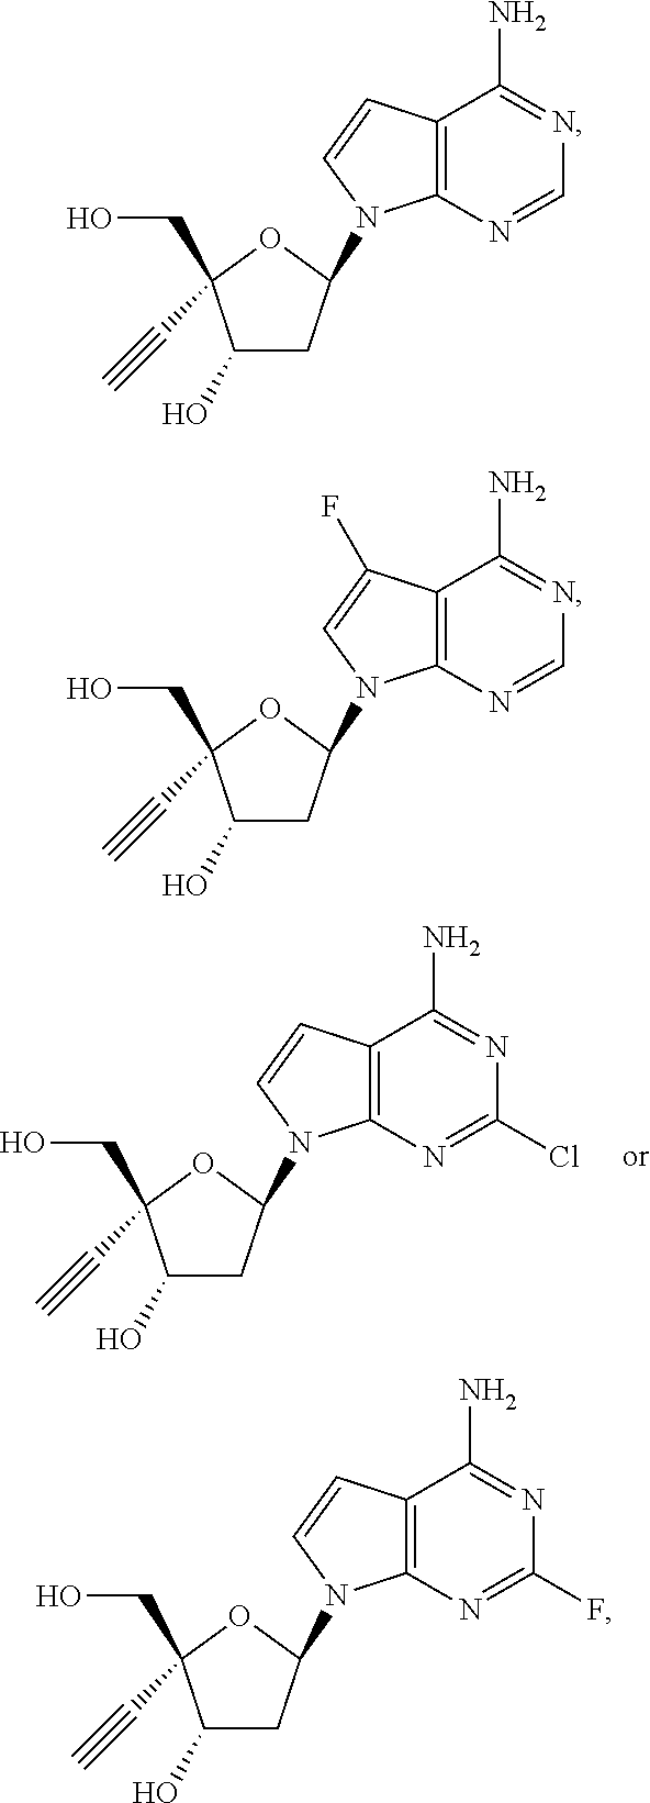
C1(O)CC(N2C3=C(C(N)=NC(Cl)=N3)C=C2)OC1(C#C)CO.C1(O)CC(N2C3=C(C(N)=NC=N3)C=C2)OC1(C#C)CO.C1(O)CC(N2C3=C(C(N)=NC=N3)C(F)=C2)OC1(C#C)CO.C1(O)CC(N2C3=C(C(N)=NC(F)=N3)C=C2)OC1(C#C)CO
